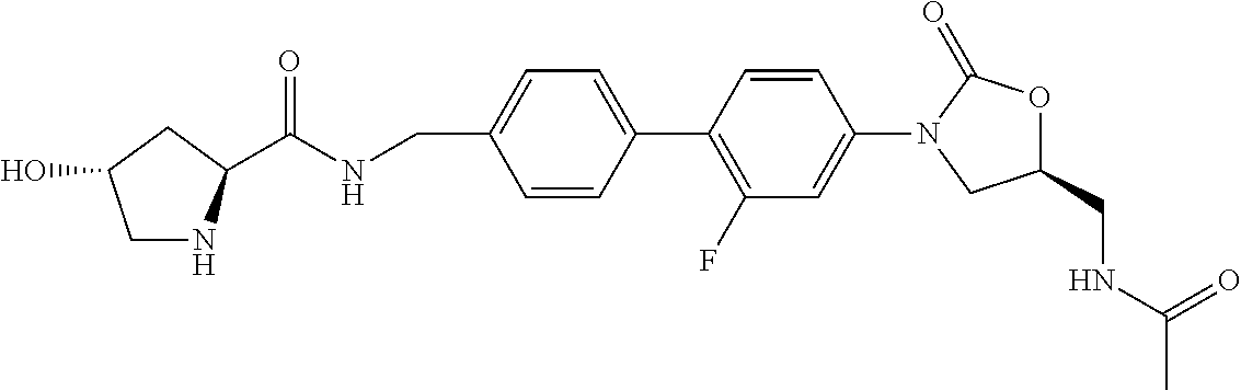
C(C1=CC=C(C2=C(F)C=C(N3CC(CNC(C)=O)OC3=O)C=C2)C=C1)NC(=O)C1NCC(O)C1
